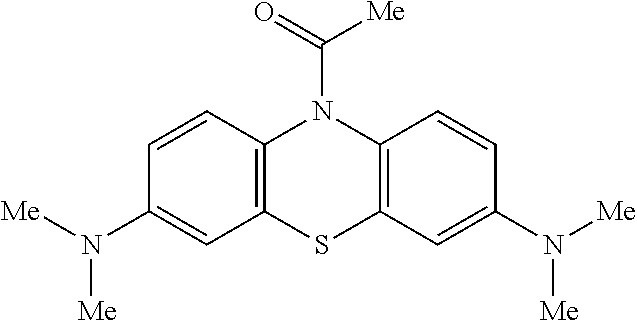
C1=CC2=C(C=C1N([Me])[Me])SC1=C(N2C(=O)[Me])C=CC(N([Me])[Me])=C1
